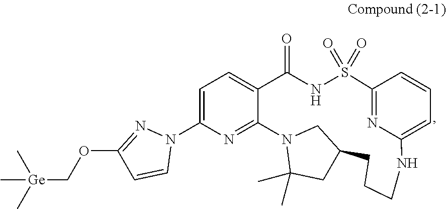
C1=C(N2N=C(OC[Ge](C)(C)C)C=C2)N=C2C(=C1)C(=O)NS(=O)(=O)C1=NC(=CC=C1)NCCCC1CC(C)(C)N2C1
